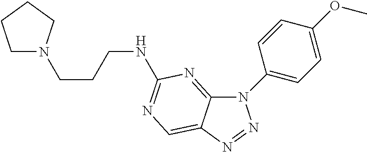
C12=NC(NCCCN3CCCC3)=NC=C1N=NN2C1=CC=C(OC)C=C1
